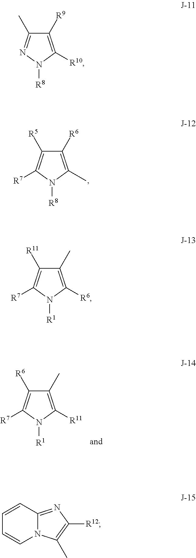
C1([R6])=C(C)N([R8])C([R7])=C1[R5].C1(C)=C([R6])N([R1])C([R7])=C1[R11].C1(C)=C([R11])N([R1])C([R7])=C1[R6].C1([R9])=C([R10])N([R8])N=C1C.C1=CC2=NC([R12])=C(C)N2C=C1
